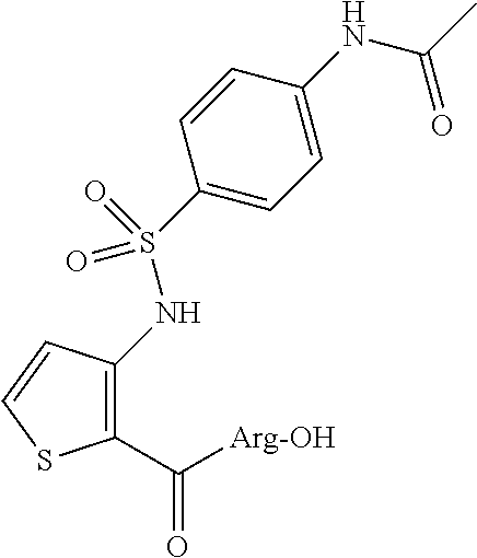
C1(C([Arg-OH])=O)=C(NS(C2=CC=C(NC(C)=O)C=C2)(=O)=O)C=CS1
